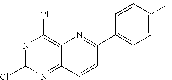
C12=C(Cl)N=C(Cl)N=C1C=CC(C1=CC=C(F)C=C1)=N2
